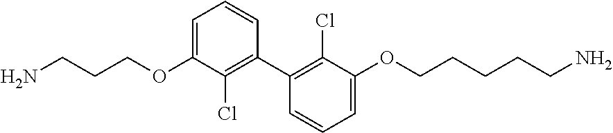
NCCCOC1=CC=CC(C2=C(Cl)C(OCCCCCN)=CC=C2)=C1Cl
